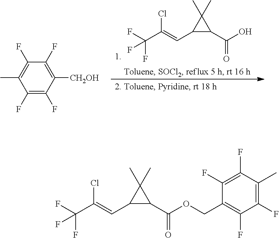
FC(C(=CC1C(C(O)=O)C1(C)C)Cl)(F)F.C1(F)=C(F)C([CH2OH])=C(F)C(F)=C1C.FC(C(=CC1C(C(OCC2=C(F)C(F)=C(C)C(F)=C2F)=O)C1(C)C)Cl)(F)F
